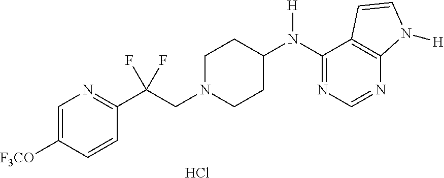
C1(N(C2CCN(CC(C3=NC=C([F3CO])C=C3)(F)F)CC2)[H])=NC=NC2=C1C=CN2[H].Cl
